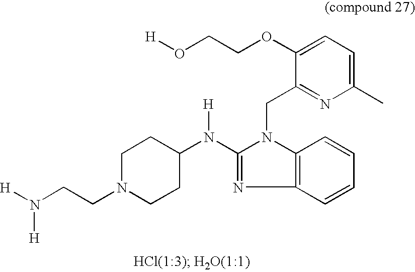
N(C1=NC2=C(N1CC1=NC(C)=CC=C1OCCO[H])C=CC=C2)(C1CCN(CCN([H])[H])CC1)[H]
